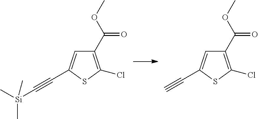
C1(C(=O)OC)=C(Cl)SC(C#C[Si](C)(C)C)=C1.C1(C(=O)OC)=C(Cl)SC(C#C)=C1
